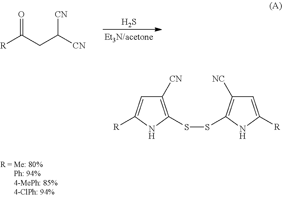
S.O=C(CC([CN])[CN])[R].C1([CN])=C(SSC2=C([NC])C=C([R])N2)NC([R])=C1
